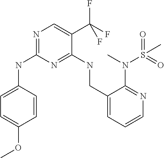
N(C1=NC=C(C(F)(F)F)C(NCC2=CC=CN=C2N(S(=O)(C)=O)C)=N1)C1=CC=C(OC)C=C1
